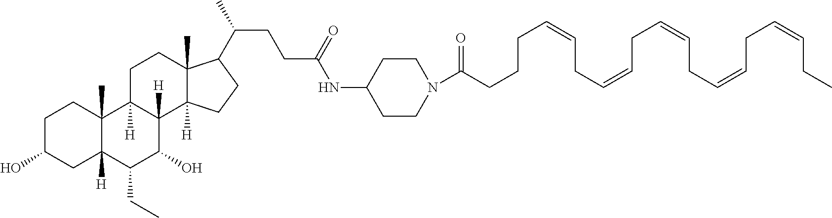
C1C(O)CC2([H])C(C)(C1)C1([H])C([H])(C(O)C2CC)C2([H])C(C)(CC1)C(C(C)CCC(NC1CCN(C(CCCC=CCC=CCC=CCC=CCC=CCC)=O)CC1)=O)CC2
